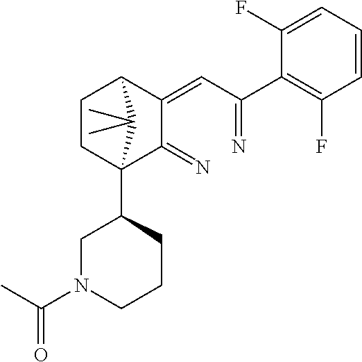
C1CC2(C3CN(C(C)=O)CCC3)C(=N)C(=CC(=N)C3=C(F)C=CC=C3F)C1C2(C)C
